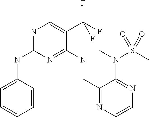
C1=CC(NC2=NC=C(C(F)(F)F)C(NCC3=NC=CN=C3N(C)S(=O)(C)=O)=N2)=CC=C1
